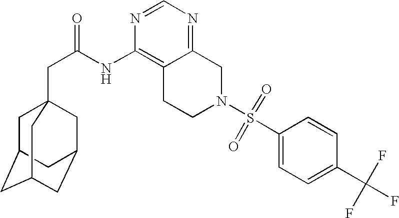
C1C2CC3CC(CC1(CC(=O)NC1=C4C(=NC=N1)CN(S(C1=CC=C(C(F)(F)F)C=C1)(=O)=O)CC4)C3)C2
